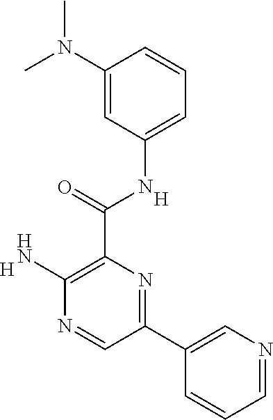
C1=NC=C(C2=NC(C(=O)NC3=CC=CC(N(C)C)=C3)=C(N)N=C2)C=C1.[H].[H]
